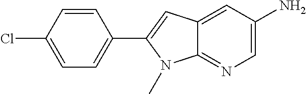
C1=C(Cl)C=CC(C2=CC3=CC(N)=CN=C3N2C)=C1
